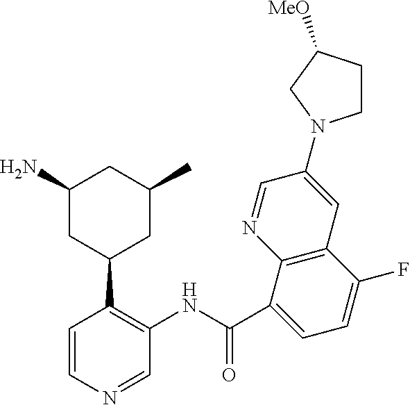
C1=NC2=C(C=C1N1CCC([MeO])C1)C(F)=CC=C2C(NC1=C(C2CC(C)CC(N)C2)C=CN=C1)=O
